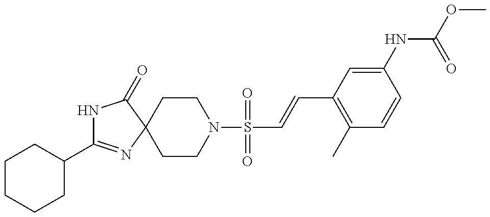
C1(C2=NC3(C(=O)N2)CCN(S(=O)(=O)C=CC2=C(C)C=CC(NC(OC)=O)=C2)CC3)CCCCC1
